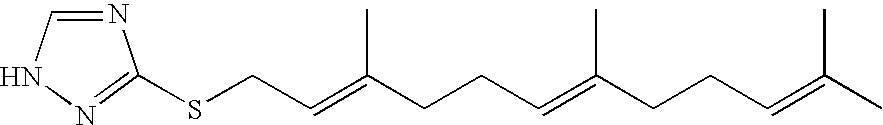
N1=CNN=C1SCC=C(CCC=C(CCC=C(C)C)C)C
